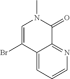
C1=C(Br)C2=CC=CN=C2C(=O)N1C
